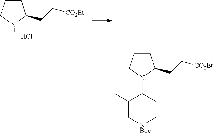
C1CCN(C2CC[NBoc]CC2C)C1CC[CO2Et].C1CCNC1CC[CO2Et].Cl
